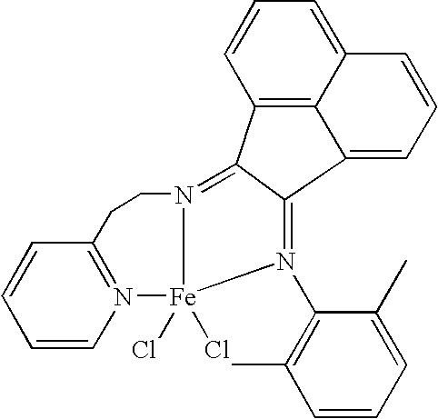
C12=C3C(=CC=C1)C=CC=C3C1=N(C3=C(C)C=CC=C3C)[Fe]3(Cl)(Cl)N(=C21)CCC1=N3C=CC=C1
